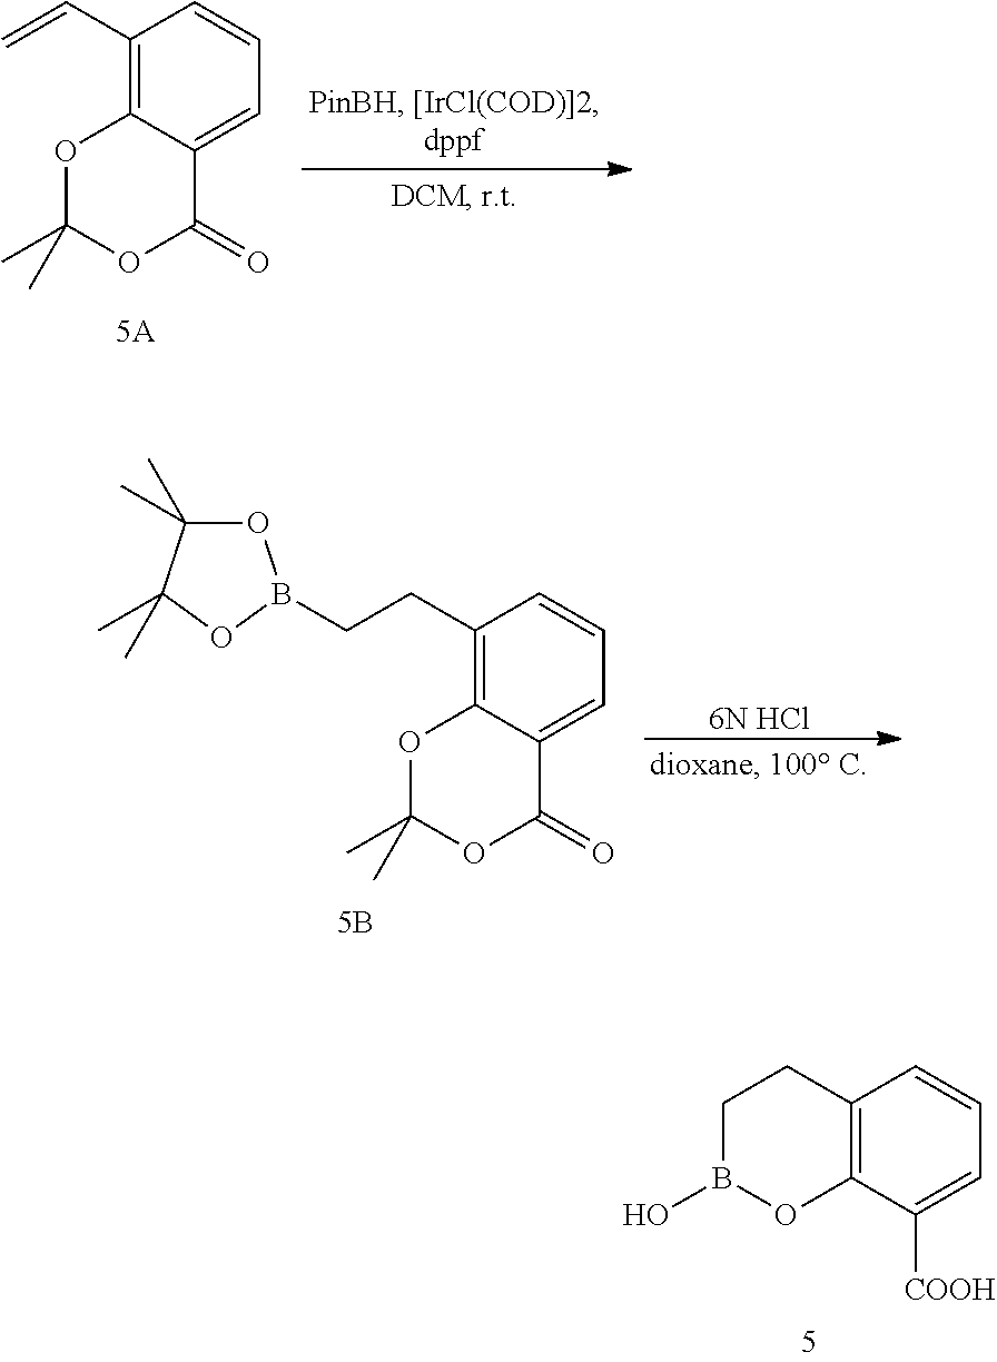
[6N HCl].C1(CCB2OC(C)(C)C(C)(C)O2)=C2C(=CC=C1)C(=O)OC(C)(C)O2.C12=C(C([COOH])=CC=C1)OB(O)CC2.C1(C=C)=C2C(=CC=C1)C(=O)OC(C)(C)O2
